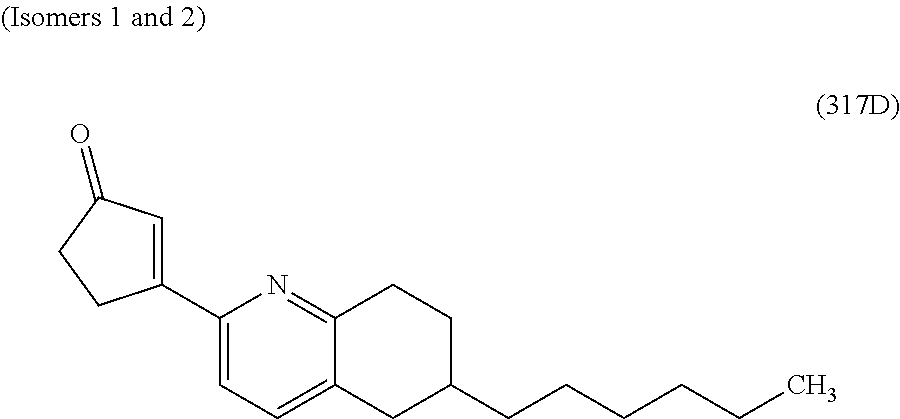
C(CCCCC1CC2=CC=C(C3=CC(=O)CC3)N=C2CC1)C
